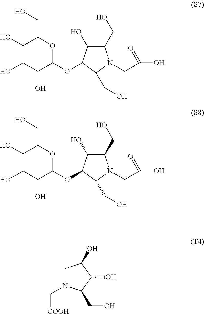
C1N(C[COOH])C(CO)C(O)C1O.C1(O)C(O)C(O)C(OC2C(O)C(CO)N(CC(O)=O)C2CO)OC1CO.C1(O)C(O)C(O)C(OC2C(O)C(CO)N(CC(O)=O)C2CO)OC1CO
